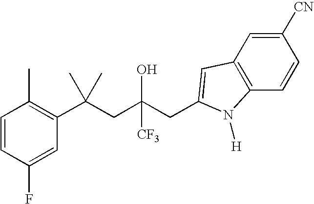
C1(F)=CC(C(CC(CC2=CC3=C(C=CC([CN])=C3)N2[H])(O)[CF3])(C)C)=C(C)C=C1
